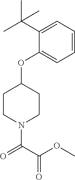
C1(OC2CCN(C(C(OC)=O)=O)CC2)=CC=CC=C1C(C)(C)C
